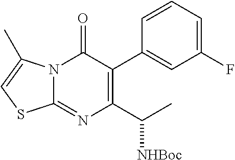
N12C(=NC(C(C)[NHBoc])=C(C3=CC(F)=CC=C3)C1=O)SC=C2C
